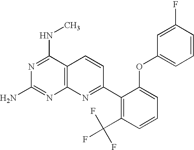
N1=C(NC)C2=C(N=C1N)N=C(C1=C(C(F)(F)F)C=CC=C1OC1=CC=CC(F)=C1)C=C2
